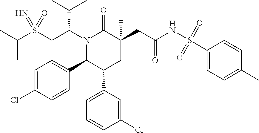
S(CC(N1C(=O)C(CC(=O)NS(C2=CC=C(C)C=C2)(=O)=O)(C)CC(C2=CC=CC(Cl)=C2)C1C1=CC=C(Cl)C=C1)C(C)C)(=N)(=O)C(C)C
